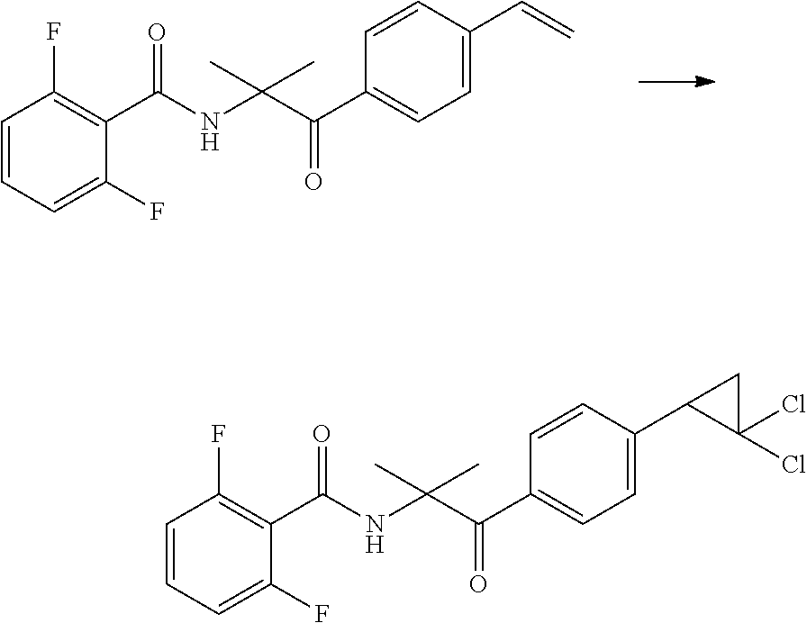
C1=CC(C=C)=CC=C1C(C(NC(C1=C(F)C=CC=C1F)=O)(C)C)=O.C1=CC(C2C(Cl)(Cl)C2)=CC=C1C(C(NC(C1=C(F)C=CC=C1F)=O)(C)C)=O
